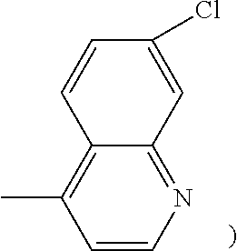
C1=CN=C2C(=C1C)C=CC(Cl)=C2
